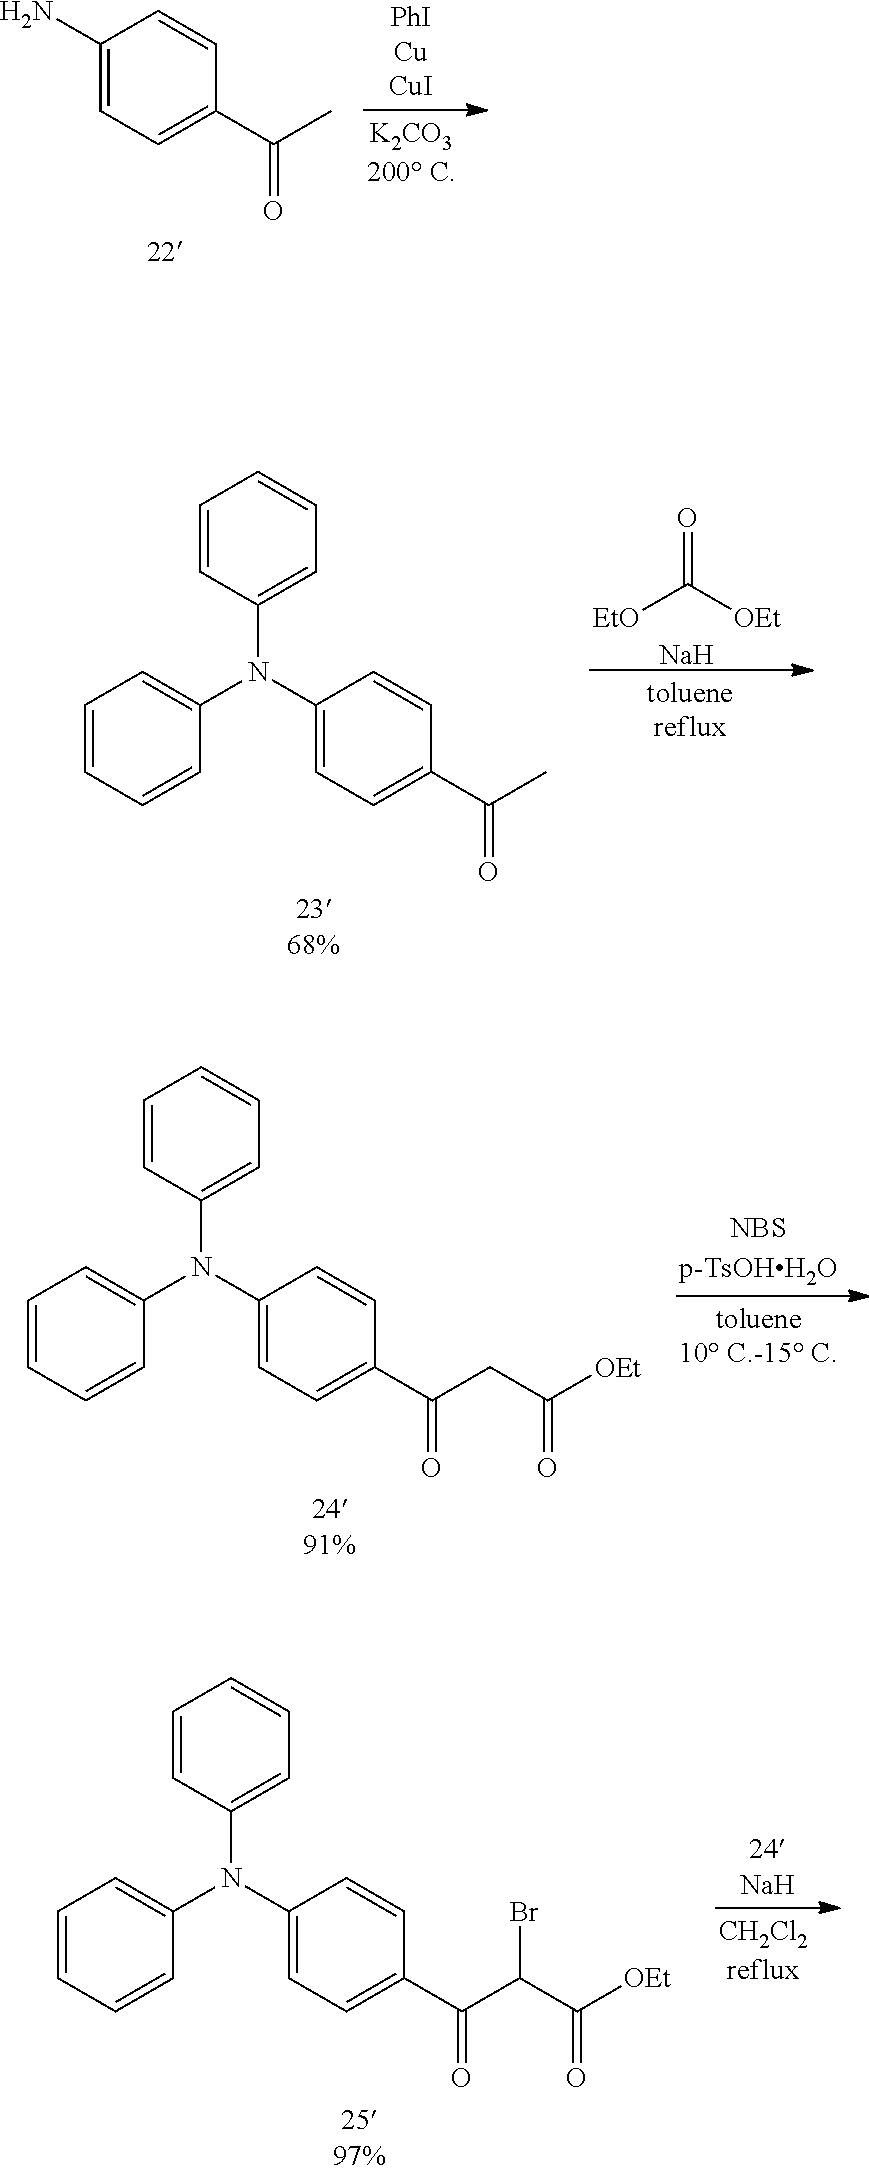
C1(N)=CC=C(C(C)=O)C=C1.O=C([OEt])[EtO].[Na].C1=CC(N(C2=CC=CC=C2)C2=CC=C(C(=O)C)C=C2)=CC=C1.C1=CC(N(C2=CC=CC=C2)C2=CC=C(C(=O)CC([OEt])=O)C=C2)=CC=C1.C1=CC(N(C2=CC=CC=C2)C2=CC=C(C(=O)C(C([OEt])=O)Br)C=C2)=CC=C1
